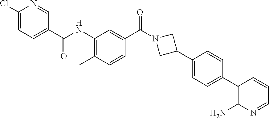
C1(C(NC2=C(C)C=CC(C(N3CC(C4=CC=C(C5=C(N)N=CC=C5)C=C4)C3)=O)=C2)=O)=CC=C(Cl)N=C1
